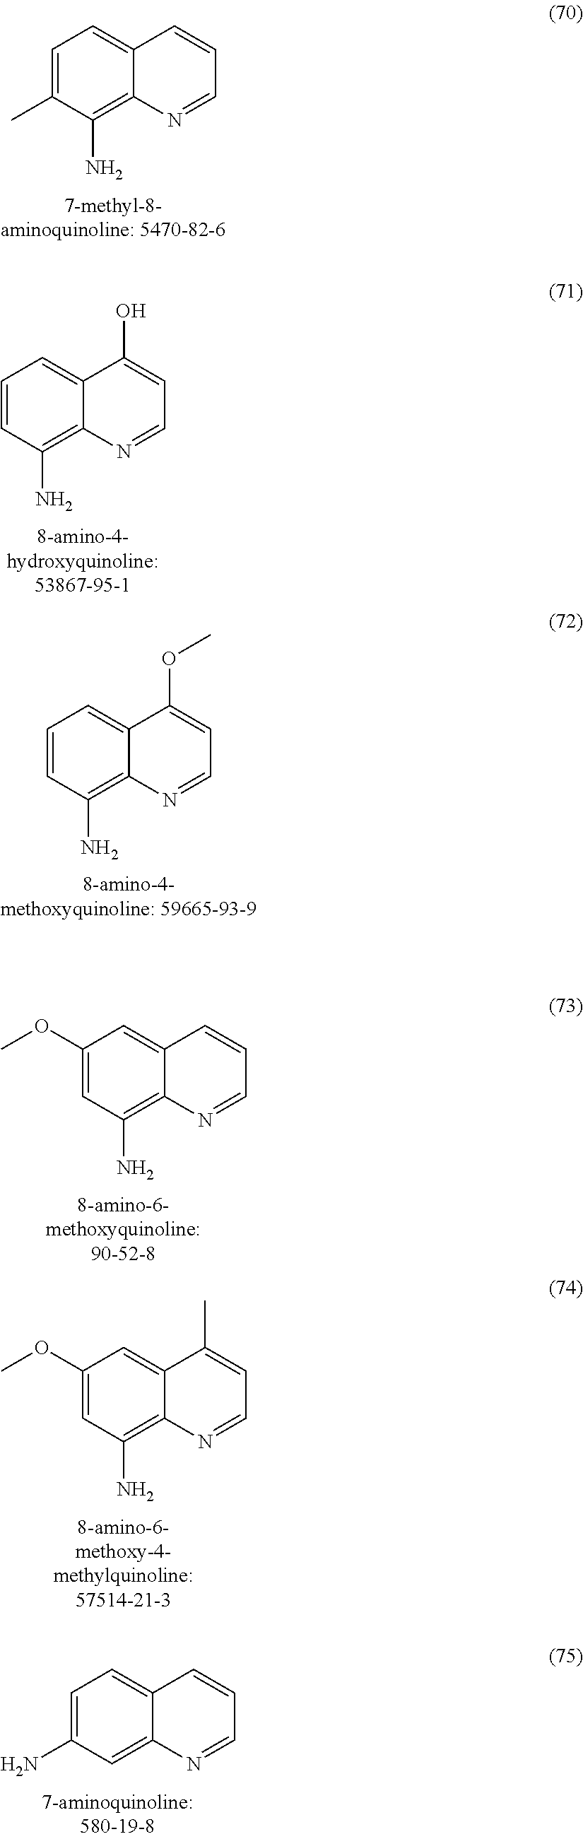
C1=C(C)C(N)=C2C(=C1)C=CC=N2.C1=CC(N)=C2C(=C1)C(O)=CC=N2.C1=CC(N)=C2C(=C1)C(OC)=CC=N2.C1(OC)=CC(N)=C2C(=C1)C=CC=N2.C1(OC)=CC(N)=C2C(=C1)C(C)=CC=N2.C1=C(N)C=C2C(=C1)C=CC=N2
